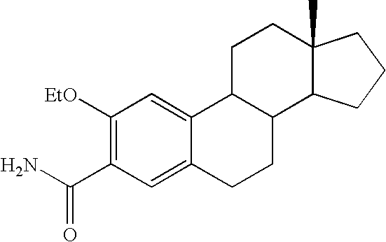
C1([EtO])=C(C(N)=O)C=C2C(=C1)C1C(CC2)C2C(C)(CC1)CCC2
